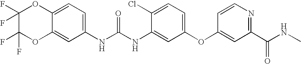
N(C(NC1=CC(OC2=CC(C(NC)=O)=NC=C2)=CC=C1Cl)=O)C1=CC=C2C(=C1)OC(F)(F)C(F)(F)O2
